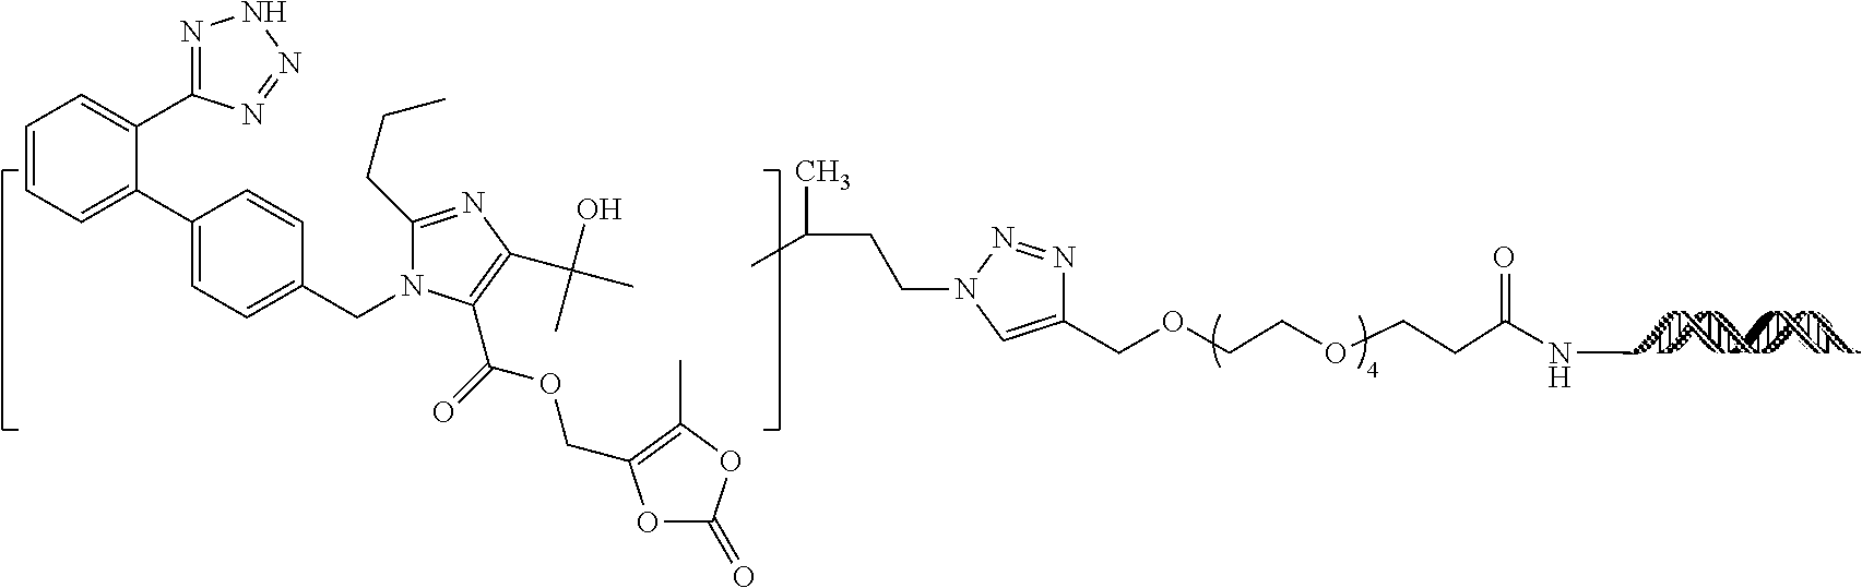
C1(COCCOCCC(NC)=O)=CN(CCC(C)C)N=N1.C1=CC=C(C2=CC=C(CN3C(CCC)=NC(C(O)(C)C)=C3C(OCC3=C(C)OC(=O)O3)=O)C=C2)C(C2=NNN=N2)=C1
